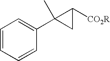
C1=CC=CC(C2(C)CC2[CO2R])=C1
